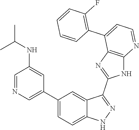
C1=NC=C(C2=CC=C3C(=C2)C(C2=NC4=C(N2)N=CC=C4C2=C(F)C=CC=C2)=NN3)C=C1NC(C)C
